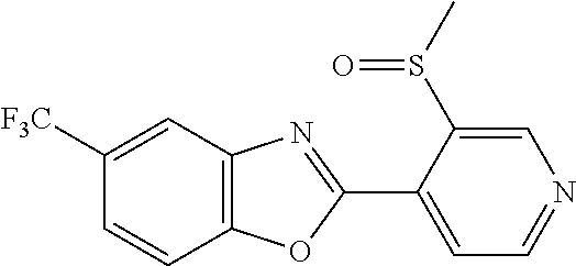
C1=C([F3C])C=CC2=C1N=C(C1=CC=NC=C1S(C)=O)O2
